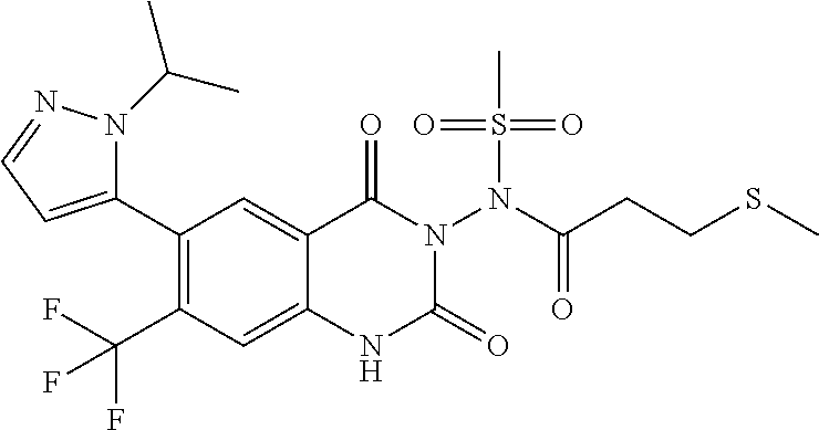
C1(C2=CC=NN2C(C)C)=C(C(F)(F)F)C=C2C(=C1)C(=O)N(N(C(CCSC)=O)S(=O)(=O)C)C(=O)N2
